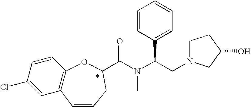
ClC1=CC2=C(C=C1)OC(C(N(C(CN1CCC(O)C1)C1=CC=CC=C1)C)=O)CC=C2
